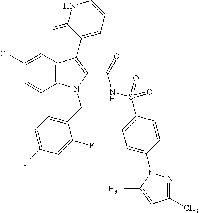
C1(Cl)=CC2=C(C=C1)N(CC1=CC=C(F)C=C1F)C(C(=O)NS(=O)(=O)C1=CC=C(N3N=C(C)C=C3C)C=C1)=C2C1=CC=CNC1=O
